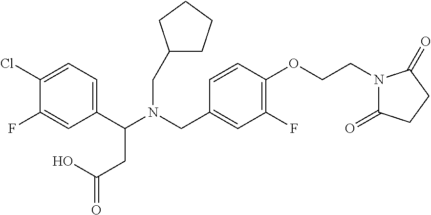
C1(C(N(CC2=CC(F)=C(OCCN3C(=O)CCC3=O)C=C2)CC2CCCC2)CC(=O)O)=CC=C(Cl)C(F)=C1
